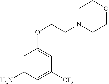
C1=C(N)C=C([CF3])C=C1OCCN1CCOCC1
